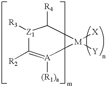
[Z1]1([R3])C([R2])=[A]([(R1)a])[M]([X])([Y])C1[R4]
